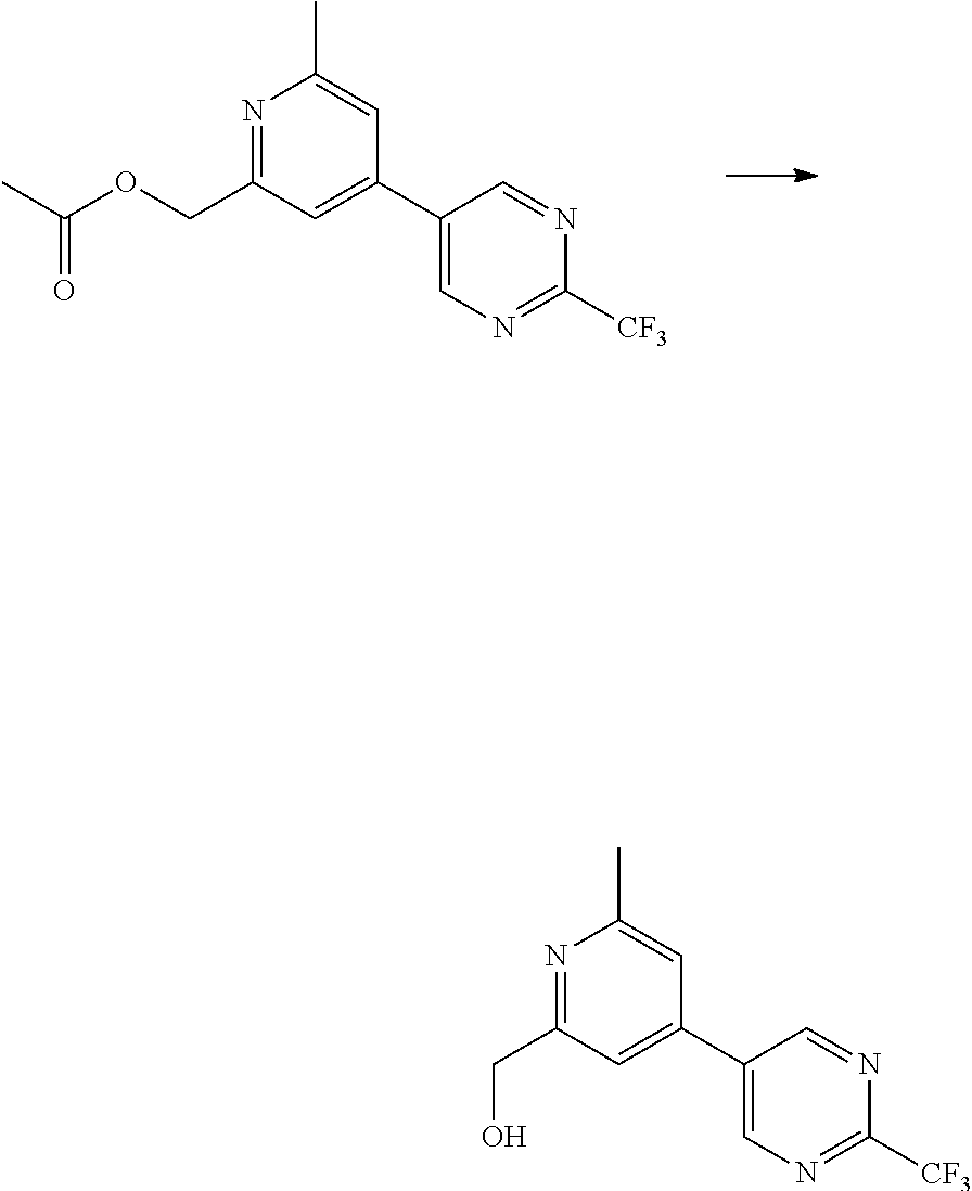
C1(C2=CC(COC(C)=O)=NC(C)=C2)=CN=C([CF3])N=C1.C1(C2=CC(CO)=NC(C)=C2)=CN=C([CF3])N=C1
